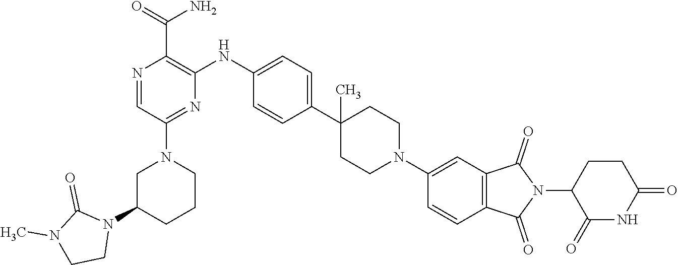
C1C(N2C(=O)N(C)CC2)CCCN1C1=NC(NC2=CC=C(C3(C)CCN(C4=CC5=C(C=C4)C(=O)N(C4CCC(=O)NC4=O)C5=O)CC3)C=C2)=C(C(=O)N)N=C1
